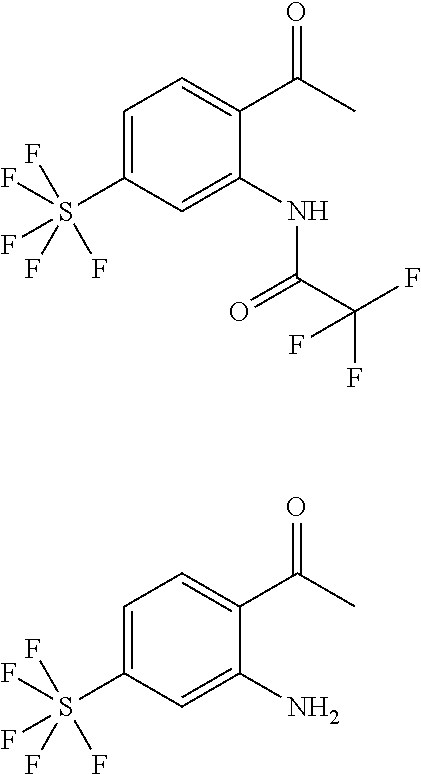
C1=C(S(F)(F)(F)(F)F)C=C(NC(=O)C(F)(F)F)C(C(C)=O)=C1.C1=C(S(F)(F)(F)(F)F)C=C(N)C(C(C)=O)=C1
